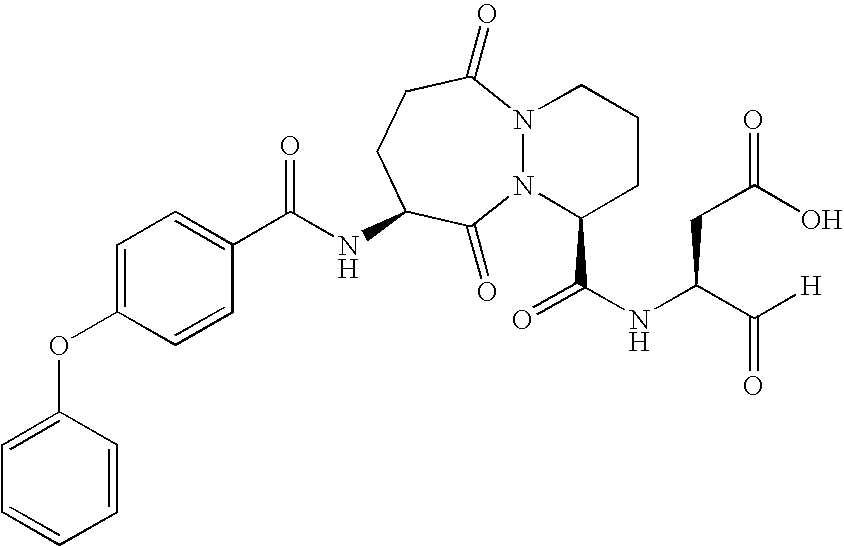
C1(C(NC2CCC(=O)N3N(C2=O)C(C(NC(C([H])=O)CC(O)=O)=O)CCC3)=O)=CC=C(OC2=CC=CC=C2)C=C1
